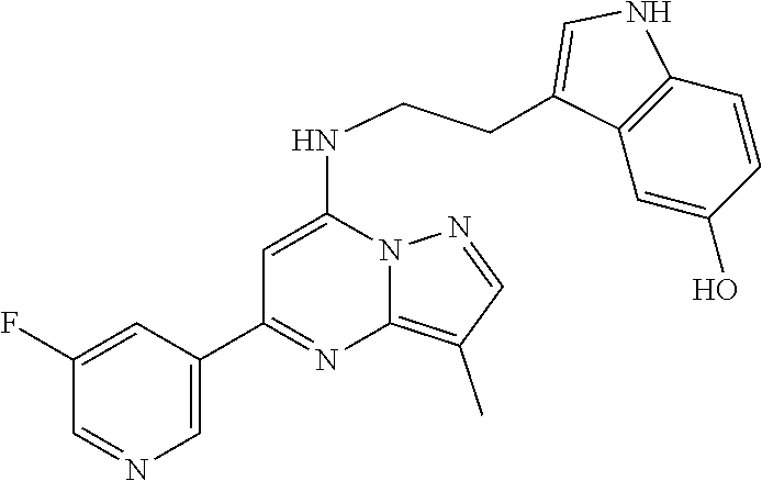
C1(C2=NC3=C(C)C=NN3C(NCCC3=CNC4=C3C=C(O)C=C4)=C2)=CN=CC(F)=C1
